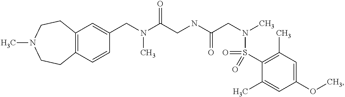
C1(CN(C(CNC(CN(C)S(=O)(C2=C(C)C=C(OC)C=C2C)=O)=O)=O)C)=CC2=C(C=C1)CCN(C)CC2
